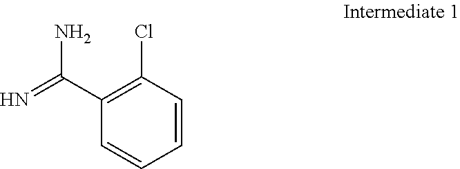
C1=CC(Cl)=C(C(N)=N)C=C1
